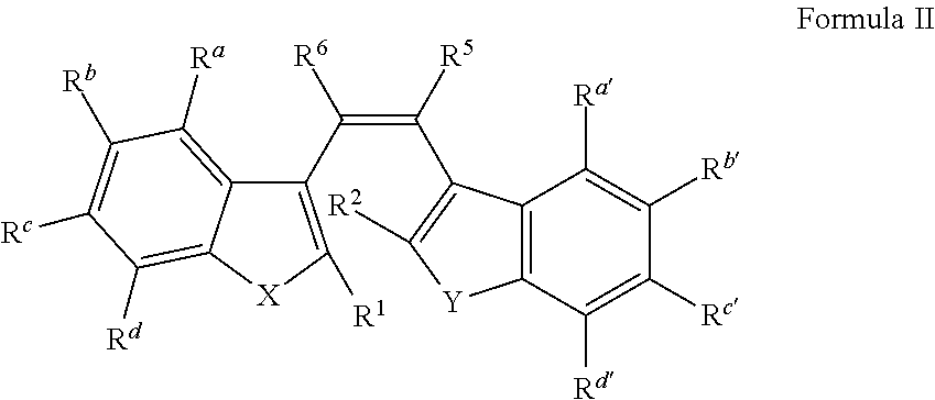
C(=C([R5])C1=C([R2])[Y]C2=C1C([Ra])=C([Rb])C([Rc])=C2[Rd])(C1=C([R1])[X]C2=C([Rd])C([Rc])=C([Rb])C([Ra])=C12)[R6]
